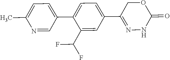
C1(C(F)F)=CC(C2=NNC(=O)OC2)=CC=C1C1=CC=C(C)N=C1
